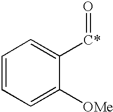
C1=CC=C([OMe])C([C*]=O)=C1
